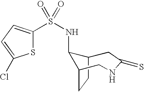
C12CCC(C1NS(=O)(=O)C1=CC=C(Cl)S1)CNC(=S)C2
